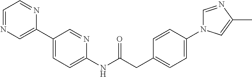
C1=NC=C(C2=CC=C(NC(CC3=CC=C(N4C=NC(C)=C4)C=C3)=O)N=C2)N=C1
